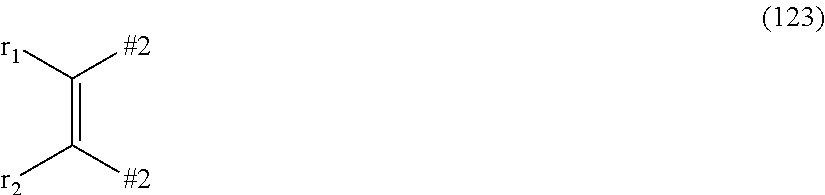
C(=C([#2])[r2])([r1])[#2]
